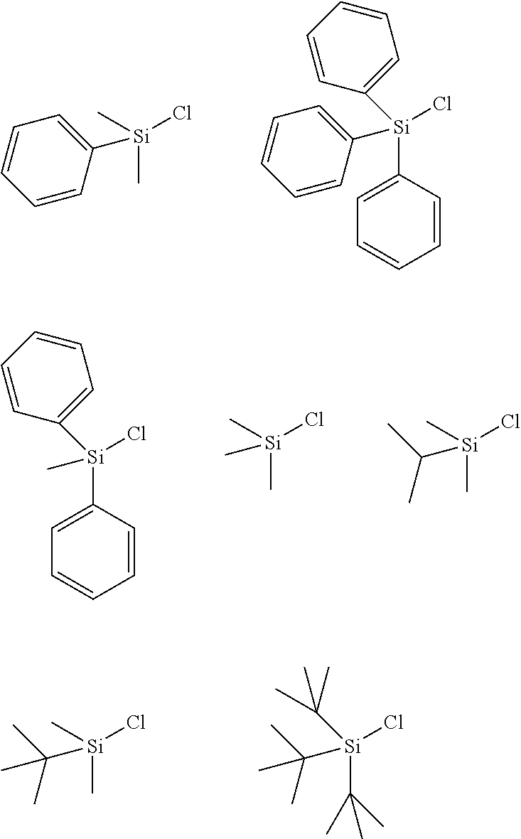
C1=CC([Si](C)(Cl)C)=CC=C1.C1=C([Si](Cl)(C2=CC=CC=C2)C2=CC=CC=C2)C=CC=C1.C1=C([Si](Cl)(C)C2=CC=CC=C2)C=CC=C1.C[Si](C)(Cl)C.C([Si](C)(Cl)C)(C)C.C([Si](C)(Cl)C)(C)(C)C.C([Si](C(C)(C)C)(Cl)C(C)(C)C)(C)(C)C
